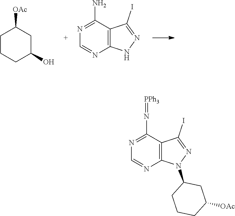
C1CCC(O)CC1[OAc].N1=C(N)C2=C(N=C1)NN=C2I.N1=C(N=[PPh3])C2=C(N=C1)N(C1CCCC([OAc])C1)N=C2I
